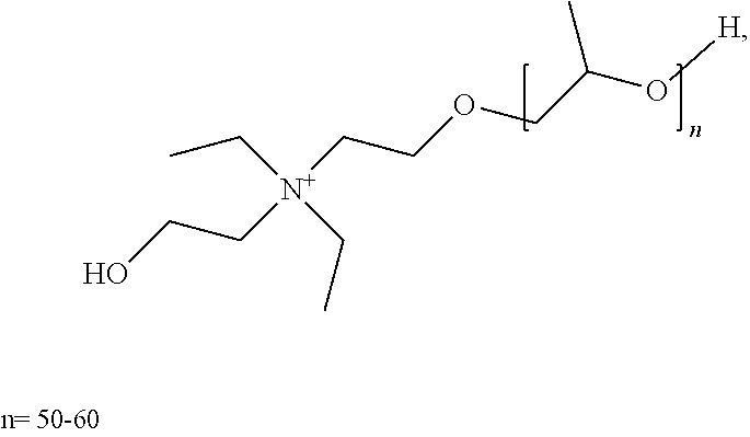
C([N+](CCOCC(O[H])C)(CCO)CC)C
